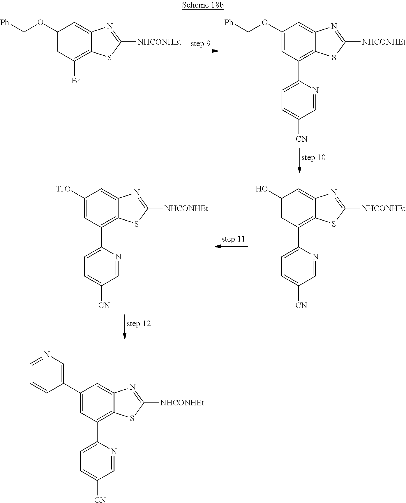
C12=C(C3=CC=C([CN])C=N3)C=C(C3=CN=CC=C3)C=C1N=C([NHCONHEt])S2.C12=C(C3=CC=C([CN])C=N3)C=C(OC[Ph])C=C1N=C([NHCONHEt])S2.C12=C(Br)C=C(OC[Ph])C=C1N=C([NHCONHEt])S2.C12=C(C3=CC=C([CN])C=N3)C=C([TfO])C=C1N=C([NHCONHEt])S2.C12=C(C3=CC=C([CN])C=N3)C=C(O)C=C1N=C([NHCONHEt])S2
